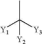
CC([Y2])([Y1])[Y3]
